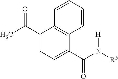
C1(C(C)=O)=CC=C(C(N([R5])[H])=O)C2=C1C=CC=C2
